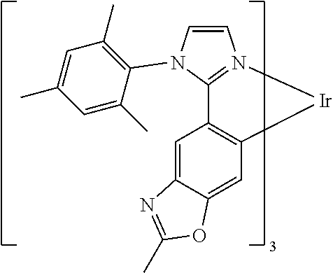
C1=CN(C2=C(C)C=C(C)C=C2C)C2=N1[Ir]C1=C2C=C2C(=C1)OC(C)=N2
